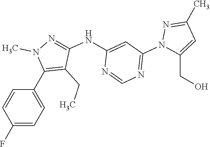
C1(C2=C(CC)C(NC3=CC(N4C(CO)=CC(C)=N4)=NC=N3)=NN2C)=CC=C(F)C=C1
